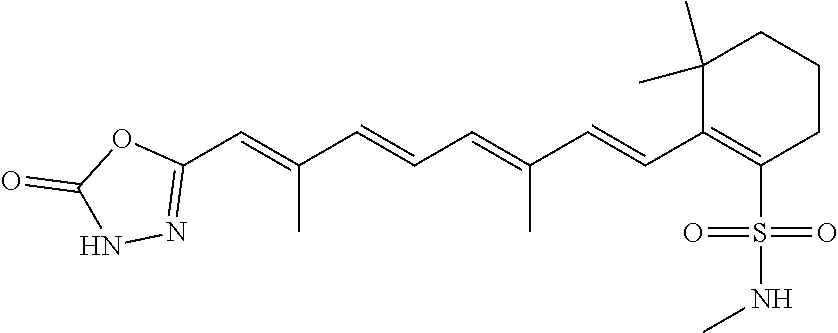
S(C1=C(C=CC(=CC=CC(=CC2=NNC(=O)O2)C)C)C(C)(C)CCC1)(=O)(=O)NC
